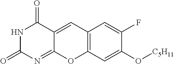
N1C(=O)N=C2C(=CC3=C(O2)C=C(O[C5H11])C(F)=C3)C1=O
